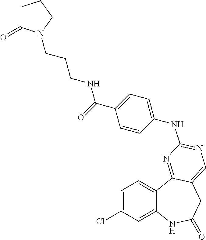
C1=C(Cl)C=C2C(=C1)C1=NC(NC3=CC=C(C(=O)NCCCN4C(=O)CCC4)C=C3)=NC=C1CC(=O)N2
